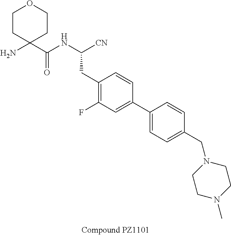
C1CC(N)(C(NC([CN])CC2=C(F)C=C(C3=CC=C(CN4CCN(C)CC4)C=C3)C=C2)=O)CCO1
